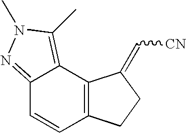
C12=NN(C)C(C)=C1C1=C(C=C2)CCC1=C[CN]
